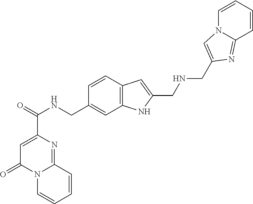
C1=C(C(=O)NCC2=CC3=C(C=C2)C=C(CNCC2=CN4C(=N2)C=CC=C4)N3)N=C2N(C1=O)C=CC=C2
